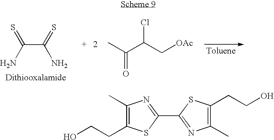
C(C(=S)N)(N)=S.CC(C(C[OAc])Cl)=O.C1(C)=C(CCO)SC(C2=NC(C)=C(CCO)S2)=N1
